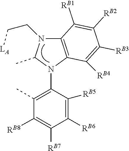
C(N1C(C)N(C2=C(C)C([RB8])=C([RB7])C([RB6])=C2[RB5])C2=C1C([RB1])=C([RB2])C([RB3])=C2[RB4])C[LA]
